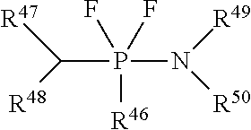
C(P([R46])(N([R49])[R50])(F)F)([R47])[R48]
